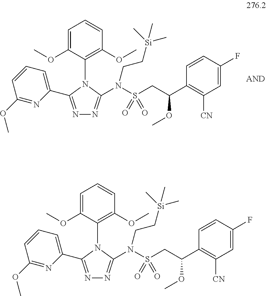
N1=C(C2=CC=CC(OC)=N2)N(C2=C(OC)C=CC=C2OC)C(N(S(CC(C2=C([CN])C=C(F)C=C2)OC)(=O)=O)CC[Si](C)(C)C)=N1.N1=C(C2=CC=CC(OC)=N2)N(C2=C(OC)C=CC=C2OC)C(N(S(CC(C2=C([CN])C=C(F)C=C2)OC)(=O)=O)CC[Si](C)(C)C)=N1
